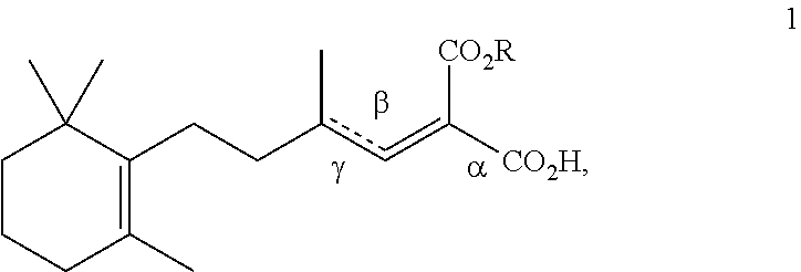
C1CCC(C)=C(CCc(c=C([CO2H])[CO2R])C)C1(C)C
